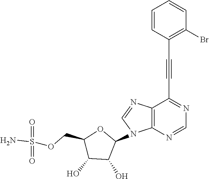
C(C1=NC=NC2=C1N=CN2C1OC(COS(N)(=O)=O)C(O)C1O)#CC1=C(Br)C=CC=C1
